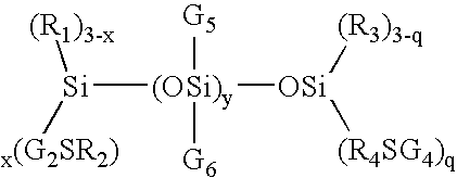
[Si]([(OSi)y]([OSi]([(R4SG4)q])[(R3)3-q])([G5])[G6])([(R1)3-x])[x(G2SR2)]
